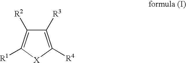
[X]1C([R4])=C([R3])C([R2])=C1[R1]
